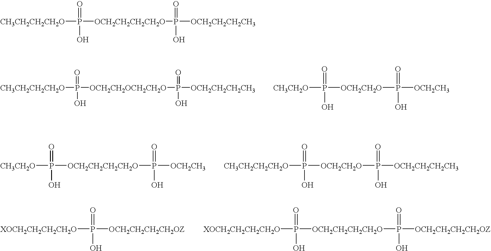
[CH3CH2CH2CH2O]P([OCH2CH2OCH2CH2O]P(O)(=O)[OCH2CH2CH2CH3])(=O)O.[CH3CH2O]P([OCH2CH2O]P([OCH2CH3])(=O)O)(=O)O.[CH3CH2O]P([OCH2CH2CH2CH2O]P(=O)(O)[OCH2CH3])(=O)O.[CH3CH2CH2CH2O]P([OCH2CH2O]P([OCH2CH2CH2CH3])(=O)O)(=O)O.[XOCH2CH2CH2CH2O]P([OCH2CH2CH2CH2OZ])(=O)O.[XOCH2CH2CH2CH2O]P([OCH2CH2CH2CH2O]P(=O)(O)[OCH2CH2CH2CH2OZ])(=O)O.[CH3CH2CH2CH2O]P([OCH2CH2CH2CH2O]P([OCH2CH2CH2CH3])(=O)O)(=O)O
